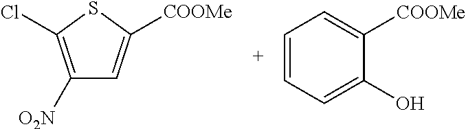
C1([O2N])=C(Cl)SC([COOMe])=C1.C1=CC=C(O)C([COOMe])=C1
